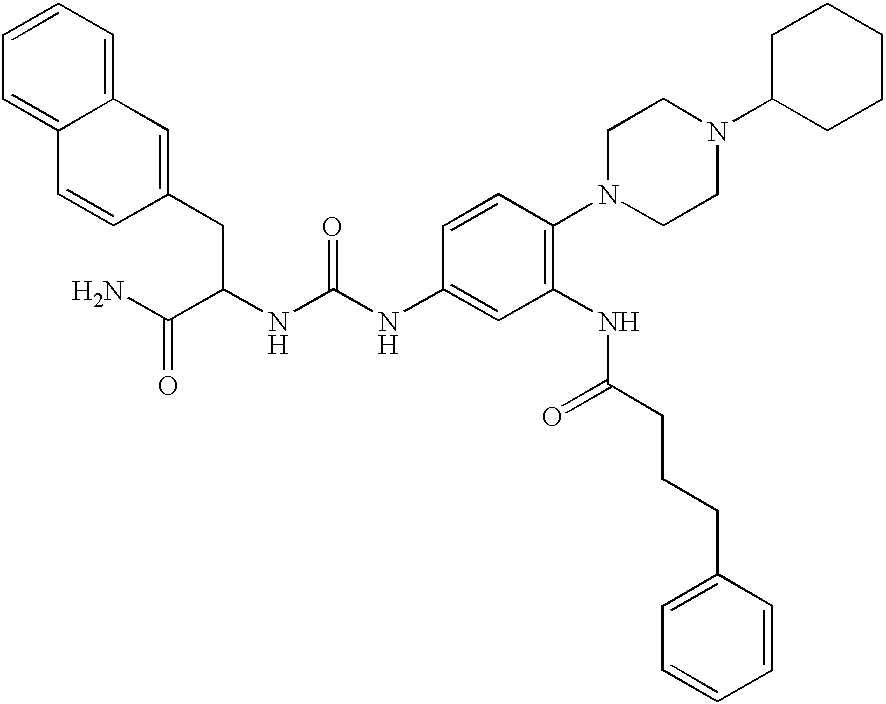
C1=CC=C2C(=C1)C=CC(CC(NC(NC1=CC(NC(CCCC3=CC=CC=C3)=O)=C(N3CCN(C4CCCCC4)CC3)C=C1)=O)C(N)=O)=C2
